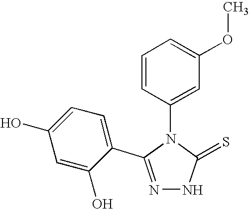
N1=C(C2=CC=C(O)C=C2O)N(C2=CC(OC)=CC=C2)C(=S)N1
